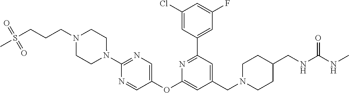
C1(Cl)=CC(C2=NC(OC3=CN=C(N4CCN(CCCS(=O)(=O)C)CC4)N=C3)=CC(CN3CCC(CNC(NC)=O)CC3)=C2)=CC(F)=C1
